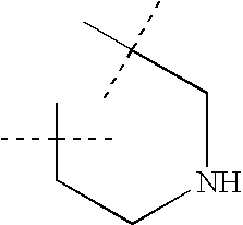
C(CCNCC(C)(C)C)(C)(C)C
